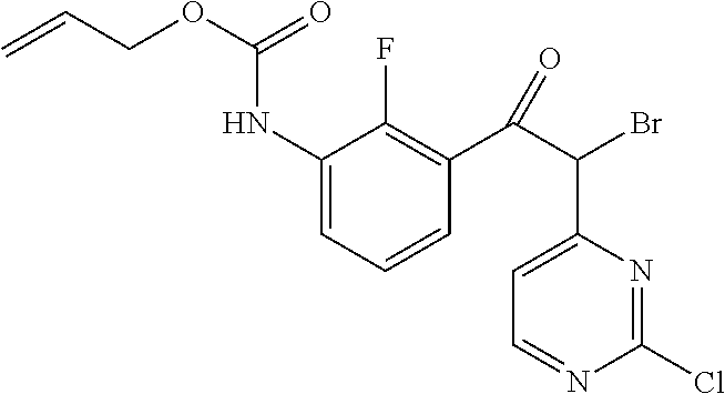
C1=C(C(C(C2=C(F)C(NC(OCC=C)=O)=CC=C2)=O)Br)N=C(Cl)N=C1
